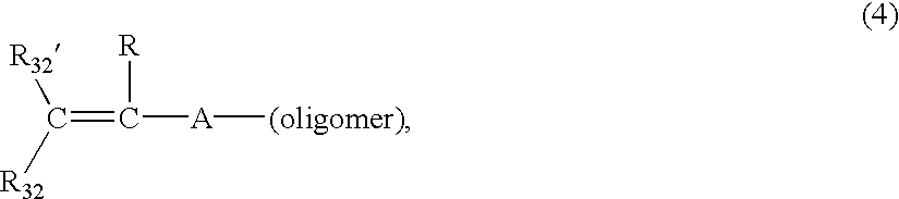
C(=C([A][(oligomer)])[R])([R32])[R32]
